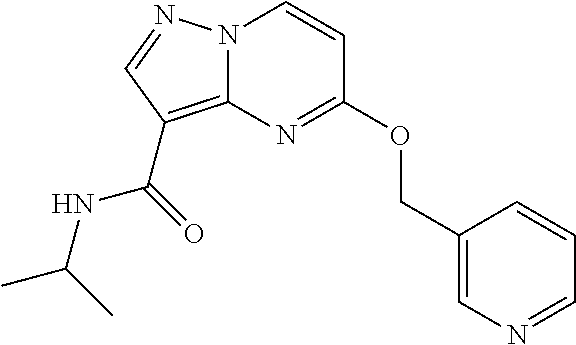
N12C(=C(C(=O)NC(C)C)C=N1)N=C(OCC1=CN=CC=C1)C=C2
